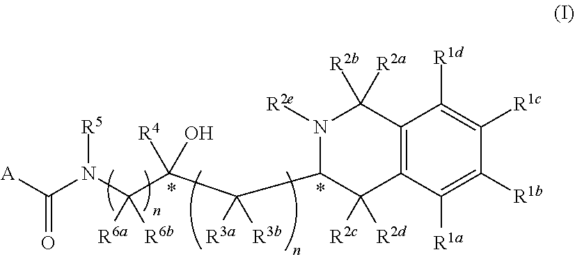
C1([R1b])=C([R1a])C2=C(C([R1d])=C1[R1c])C([R2a])([R2b])N([R2e])C(C(C(O)([R4])C(N(C([A])=O)[R5])([R6b])[R6a])([R3b])[R3a])C2([R2d])[R2c]
